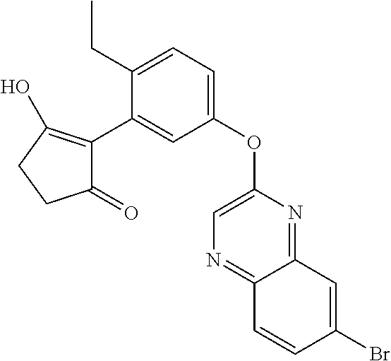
C1(=O)C(C2=CC(OC3=CN=C4C(=N3)C=C(Br)C=C4)=CC=C2CC)=C(O)CC1
